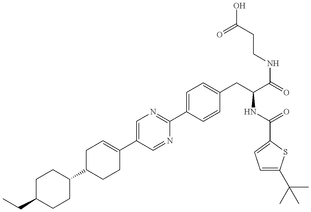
C(C1CCC(C2CCC(C3=CN=C(C4=CC=C(CC(NC(=O)C5=CC=C(C(C)(C)C)S5)C(=O)NCCC(=O)O)C=C4)N=C3)=CC2)CC1)C
